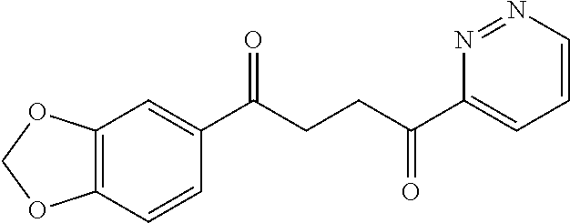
C1(C(CCC(C2=CC=CN=N2)=O)=O)=CC2=C(C=C1)OCO2
